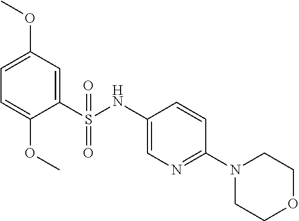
C1(S(NC2=CN=C(N3CCOCC3)C=C2)(=O)=O)=CC(OC)=CC=C1OC
